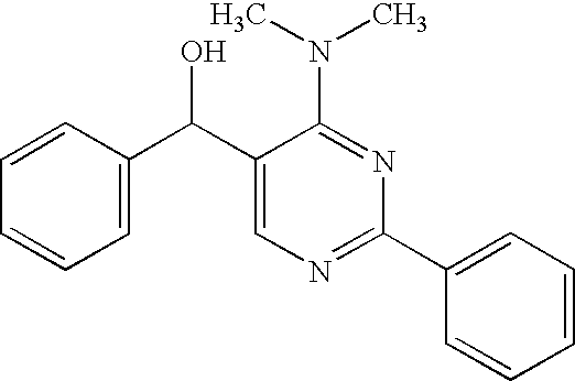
C1=CC(C(C2=CN=C(C3=CC=CC=C3)N=C2N(C)C)O)=CC=C1
